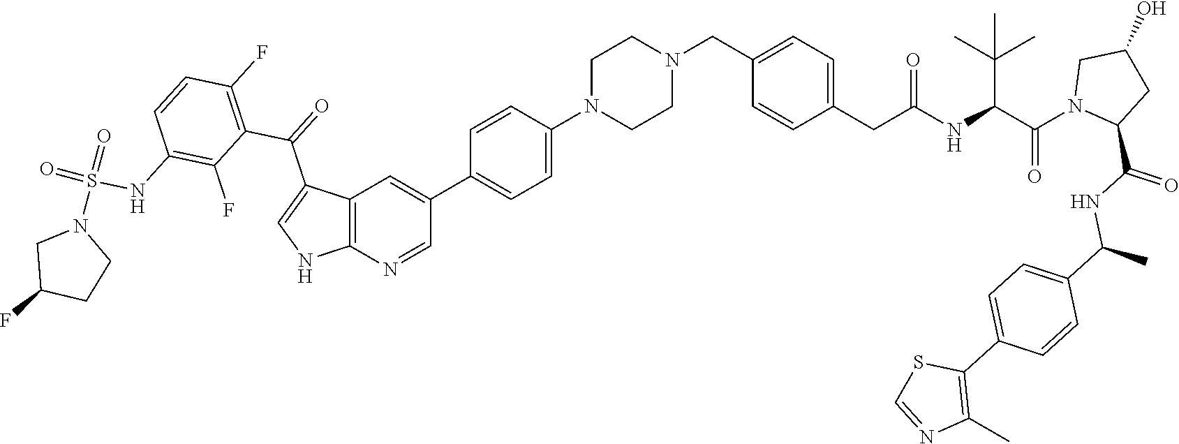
C12=C(N=CC(C3=CC=C(N4CCN(CC5=CC=C(CC(NC(C(N6C(C(NC(C)C7=CC=C(C8=C(C)N=CS8)C=C7)=O)CC(O)C6)=O)C(C)(C)C)=O)C=C5)CC4)C=C3)=C1)NC=C2C(C1=C(F)C=CC(NS(N2CC(F)CC2)(=O)=O)=C1F)=O
